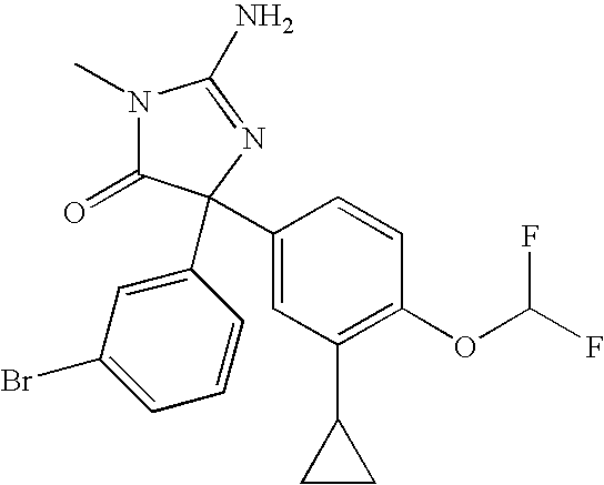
C1(C2(C3=CC(Br)=CC=C3)C(=O)N(C)C(N)=N2)=CC(C2CC2)=C(OC(F)F)C=C1
